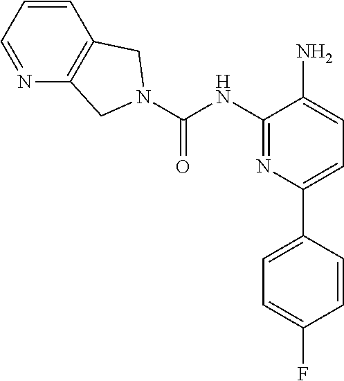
C1=CC=NC2=C1CN(C(=O)NC1=NC(C3=CC=C(F)C=C3)=CC=C1N)C2
